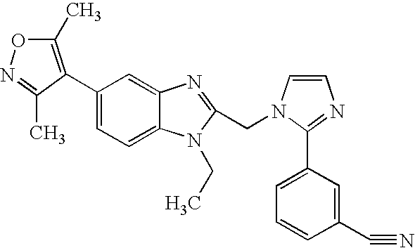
C1(C2=C(C)ON=C2C)=CC=C2C(=C1)N=C(CN1C=CN=C1C1=CC=CC(C#N)=C1)N2CC
